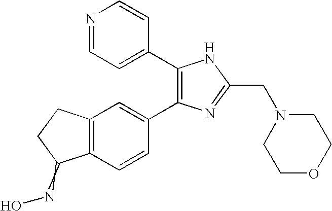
C1(C2=CC=NC=C2)=C(C2=CC3=C(C=C2)C(=NO)CC3)N=C(CN2CCOCC2)N1
